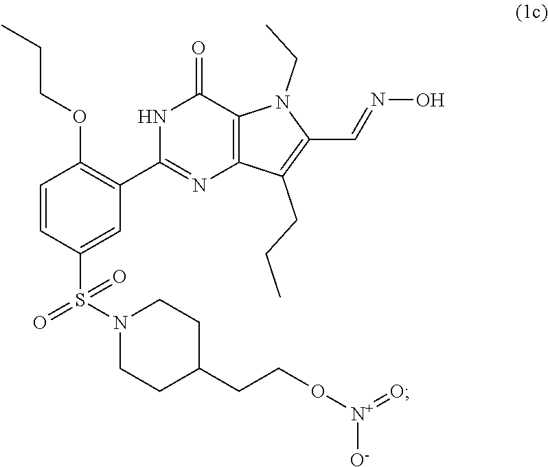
C1=CC(S(N2CCC(CCO[N+](=O)[O-])CC2)(=O)=O)=CC(C2=NC3=C(C(=O)N2)N(CC)C(C=NO)=C3CCC)=C1OCCC
